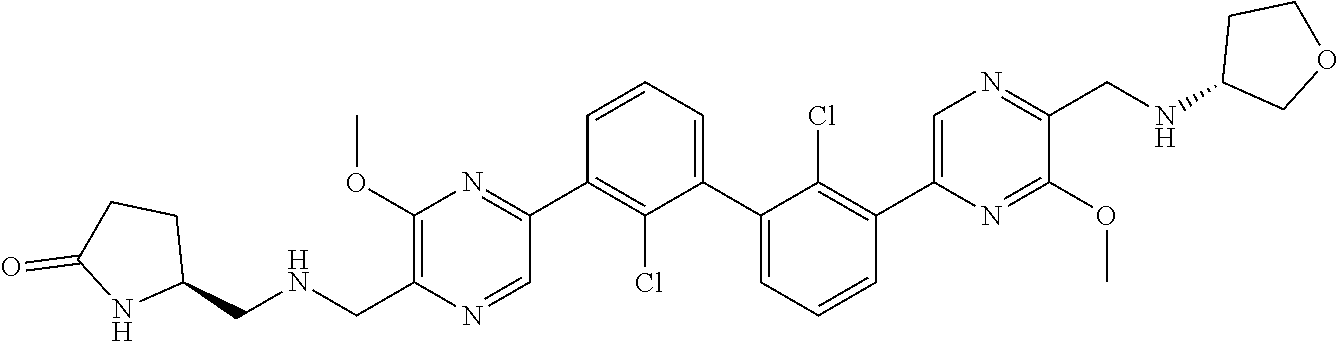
C1(OC)=C(C[HN]CC2CCC(=O)N2)N=CC(C2=C(Cl)C(C3=CC=CC(C4=CN=C(CNC5COCC5)C(OC)=N4)=C3Cl)=CC=C2)=N1
